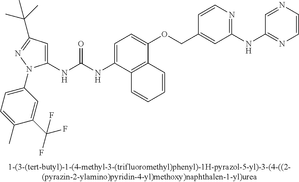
C1(NC(NC2=CC=C(OCC3=CC(NC4=NC=CN=C4)=NC=C3)C3=C2C=CC=C3)=O)=CC(C(C)(C)C)=NN1C1=CC=C(C)C(C(F)(F)F)=C1
